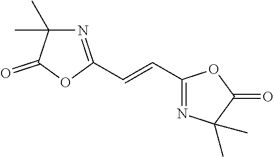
N1=C(C=CC2=NC(C)(C)C(=O)O2)OC(=O)C1(C)C
